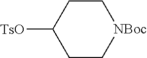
C1C[NBoc]CCC1[TsO]
